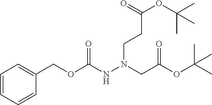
C1=CC=CC(COC(NN(CC(OC(C)(C)C)=O)CCC(OC(C)(C)C)=O)=O)=C1
